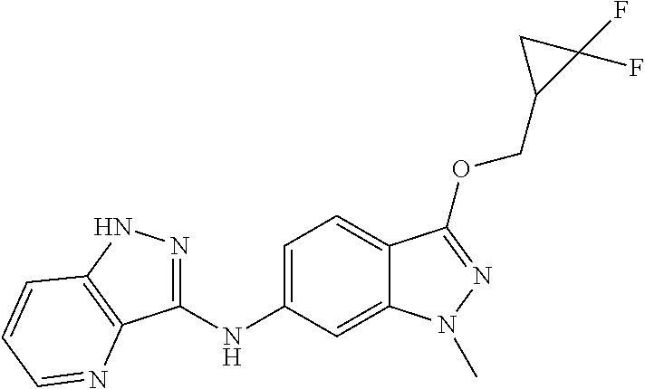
C1(NC2=CC=C3C(=C2)N(C)N=C3OCC2C(F)(F)C2)=NNC2=C1N=CC=C2
